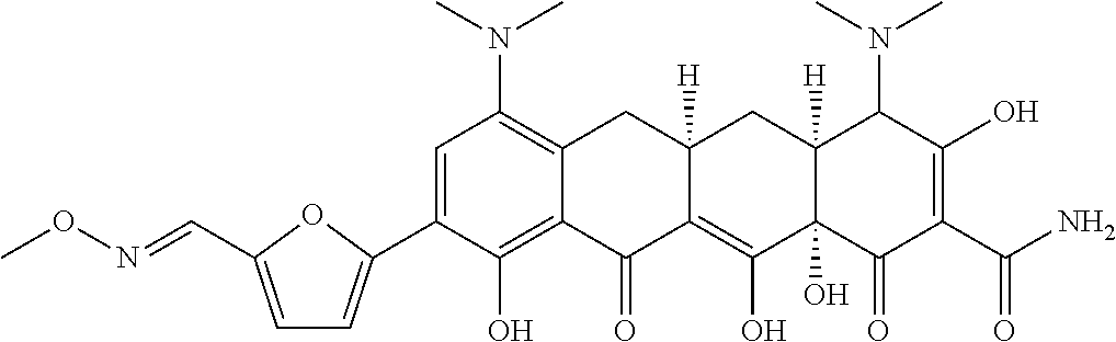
C1=C(C2=CC=C(C=NOC)O2)C(O)=C2C(=C1N(C)C)CC1([H])C(=C(O)C3(O)C([H])(C1)C(N(C)C)C(O)=C(C(N)=O)C3=O)C2=O
